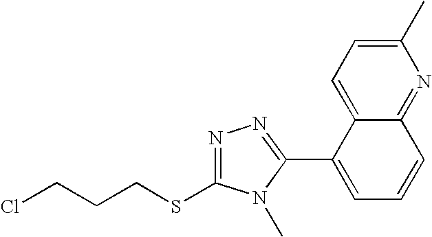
N1=C(SCCCCl)N(C)C(C2=CC=CC3=NC(C)=CC=C23)=N1
